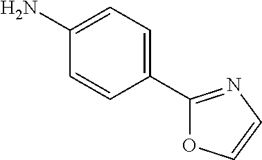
C1=CC(C2=NC=CO2)=CC=C1N
